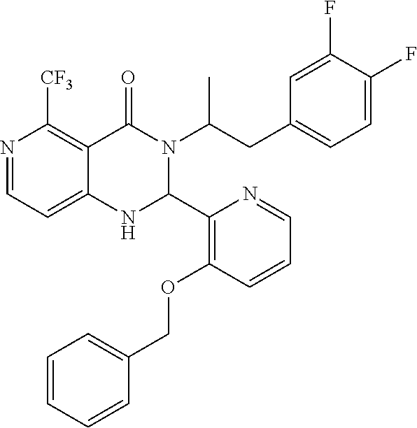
C1=CC=CC(COC2=C(C3NC4=CC=NC([CF3])=C4C(=O)N3C(C)CC3=CC=C(F)C(F)=C3)N=CC=C2)=C1
